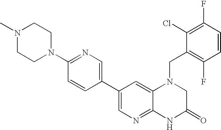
C1(C2=CN=C(N3CCN(C)CC3)C=C2)=CN=C2C(=C1)N(CC1=C(F)C=CC(F)=C1Cl)CC(=O)N2
